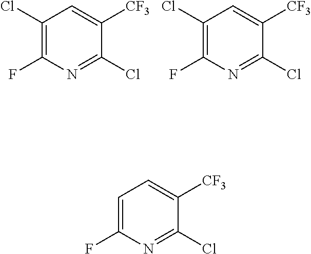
C1(Cl)=C(F)N=C(Cl)C([CF3])=C1.C1(Cl)=C(F)N=C(Cl)C([CF3])=C1.C1=C(F)N=C(Cl)C([CF3])=C1
